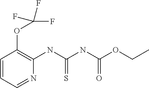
C1=CC=NC(NC(NC(OCC)=O)=S)=C1OC(F)(F)F
